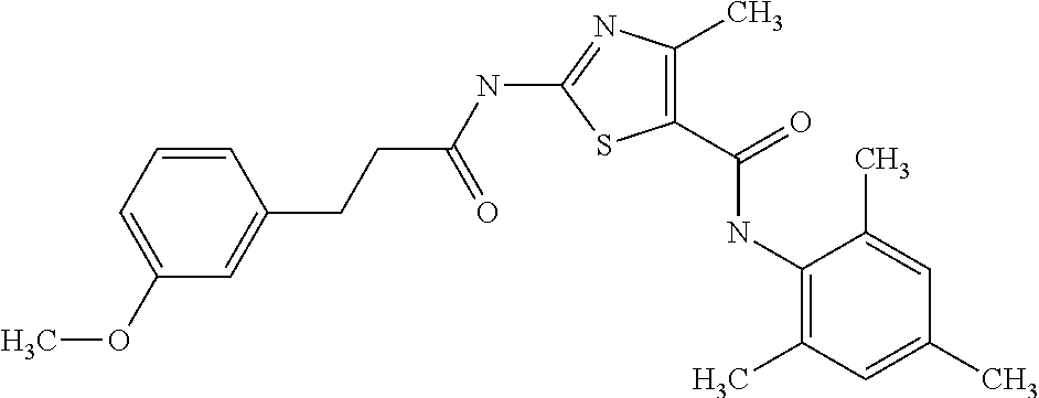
N(C1=NC(C)=C(C(=O)NC2=C(C)C=C(C)C=C2C)S1)C(CCC1=CC(OC)=CC=C1)=O
